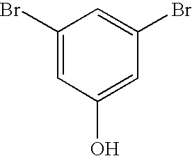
C1(Br)=CC(O)=CC(Br)=C1
